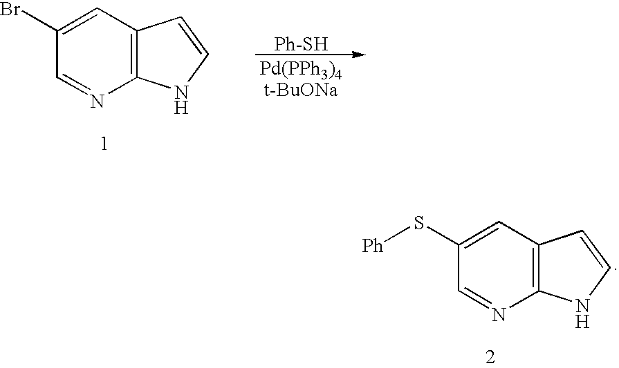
C1(S[Ph])=CC2=C(N=C1)NC=C2.C1(Br)=CC2=C(N=C1)NC=C2.[Ph-SH]
